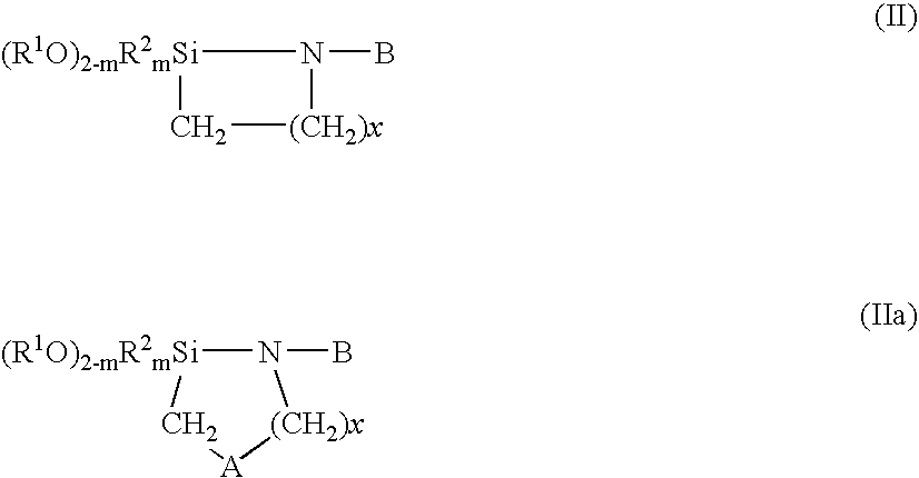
[(CH2)x]1C[(R1O)2-mR2mSi]N1B.N1(B)[(R1O)2-mR2mSi]C[A][(CH2)x]1
